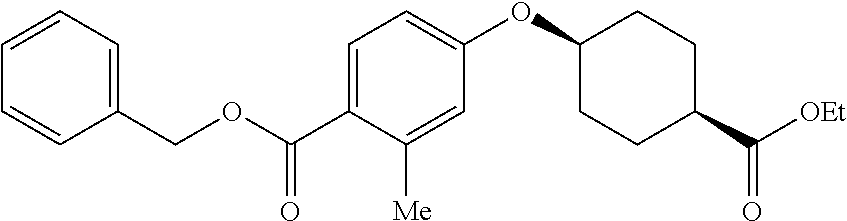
C1(COC(C2=CC=C(OC3CCC(C([OEt])=O)CC3)C=C2[Me])=O)=CC=CC=C1
